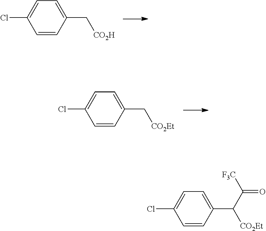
ClC1=CC=C(C[CO2H])C=C1.ClC1=CC=C(C[CO2Et])C=C1.ClC1=CC=C(C([CO2Et])C([F3C])=O)C=C1
